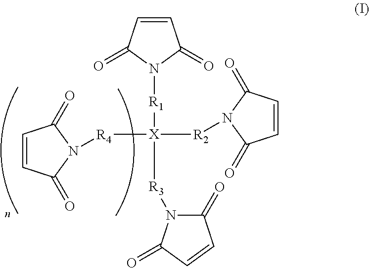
C1=CC(=O)N([R1][X]([R2]N2C(=O)C=CC2=O)([R4]N2C(=O)C=CC2=O)[R3]N2C(=O)C=CC2=O)C1=O
